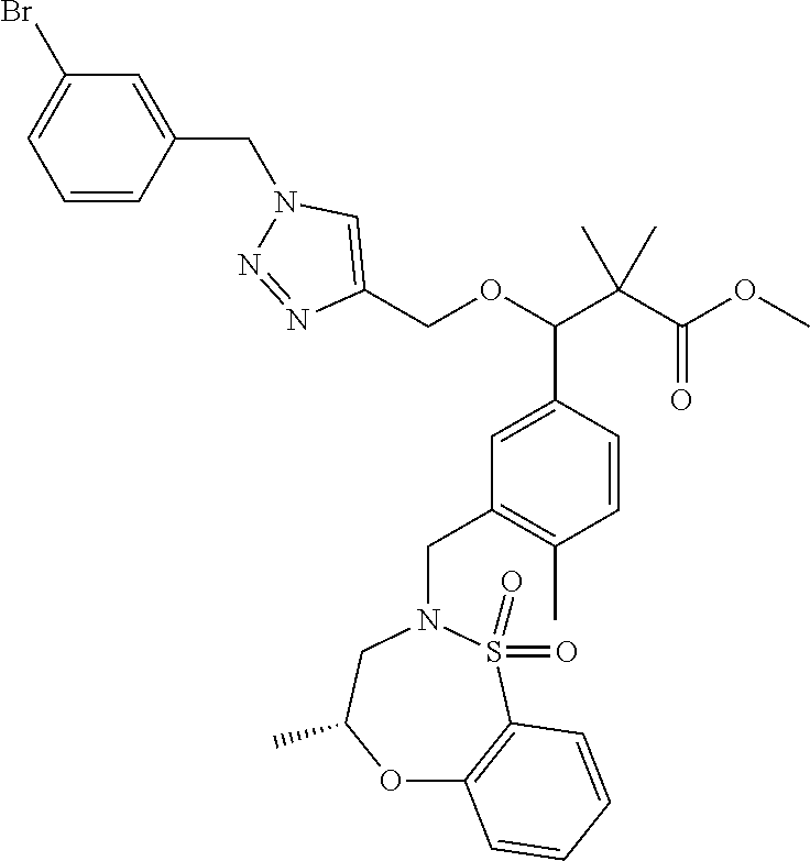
C1=CC(C)=C(CN2CC(C)OC3=C(S2(=O)=O)C=CC=C3)C=C1C(OCC1=CN(CC2=CC(Br)=CC=C2)N=N1)C(C(=O)OC)(C)C
